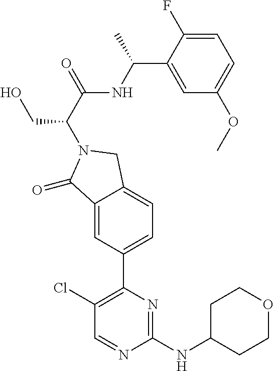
C1(Cl)=C(C2=CC=C3C(=C2)C(=O)N(C(C(=O)NC(C2=CC(OC)=CC=C2F)C)CO)C3)N=C(NC2CCOCC2)N=C1
